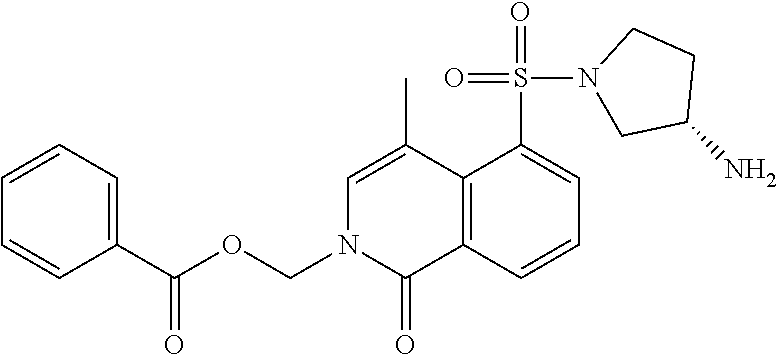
C12=C(C=CC=C1S(=O)(=O)N1CC(N)CC1)C(=O)N(COC(C1=CC=CC=C1)=O)C=C2C
